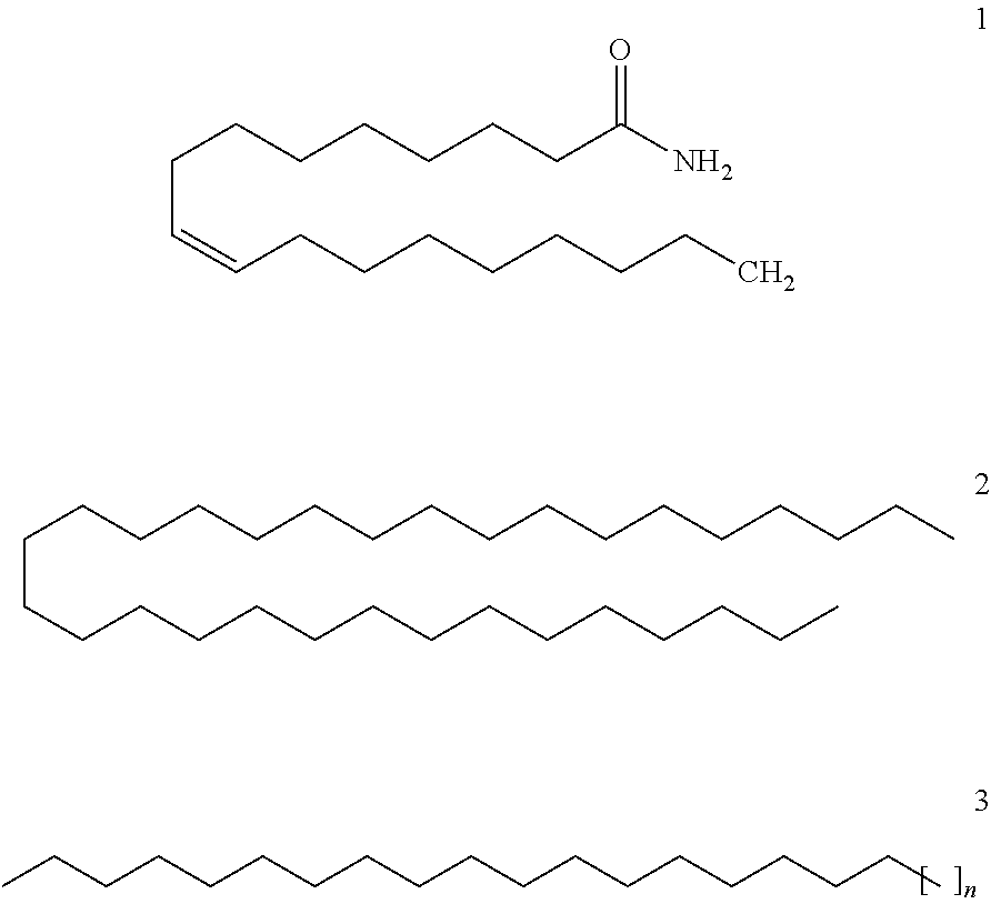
CCCCCCCCCCCCCCCCCCC.C(C=CCCCCCCCC)CCCCCCC(N)=O.C(CCCCCCCCCCCCCCC)CCCCCCCCCCCCCCCC
